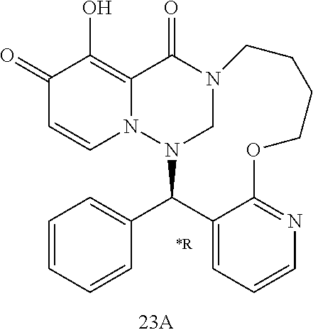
N12CN(C(C3=CC=CC=C3)C3=CC=CN=C3OCCCC1)N1C=CC(=O)C(O)=C1C2=O
